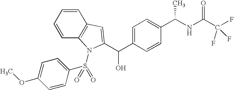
C1=CC2=C(C=C1)C=C(C(C1=CC=C(C(NC(C(F)(F)F)=O)C)C=C1)O)N2S(=O)(C1=CC=C(OC)C=C1)=O
